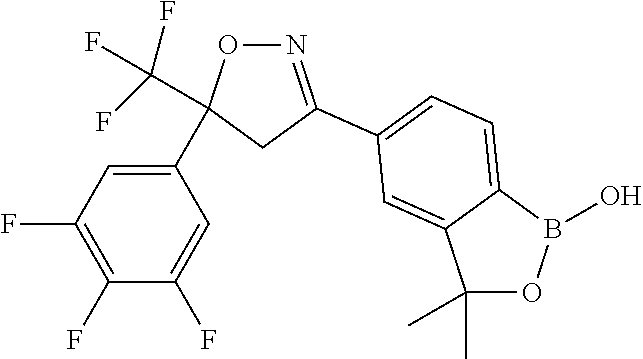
C1(C2(C(F)(F)F)ON=C(C3=CC=C4B(O)OC(C)(C)C4=C3)C2)=CC(F)=C(F)C(F)=C1
